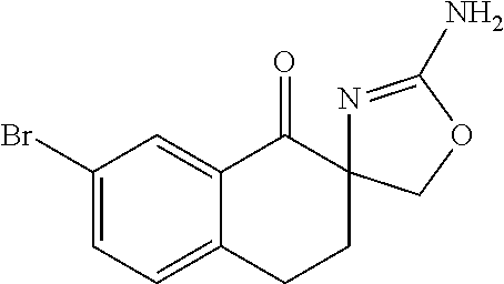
C1(Br)=CC=C2C(=C1)C(=O)C1(CC2)N=C(N)OC1
